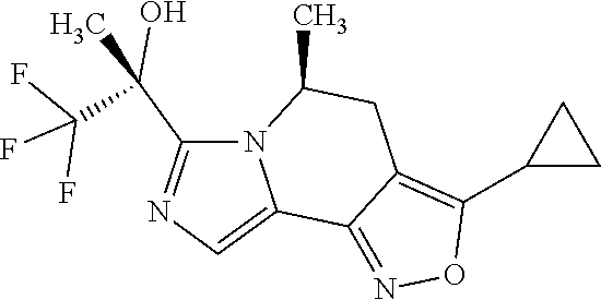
FC(F)(F)C(C)(C1=NC=C2N1C(C)CC1=C(C3CC3)ON=C21)O
